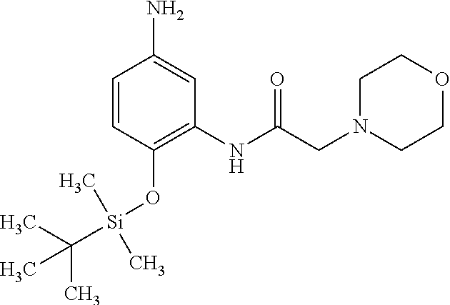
C1=CC(O[Si](C(C)(C)C)(C)C)=C(NC(CN2CCOCC2)=O)C=C1N
